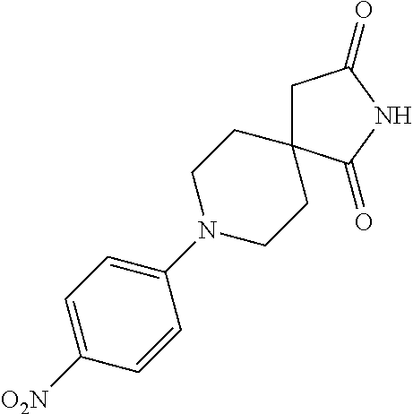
C1(N2CCC3(CC2)CC(=O)NC3=O)=CC=C([O2N])C=C1
